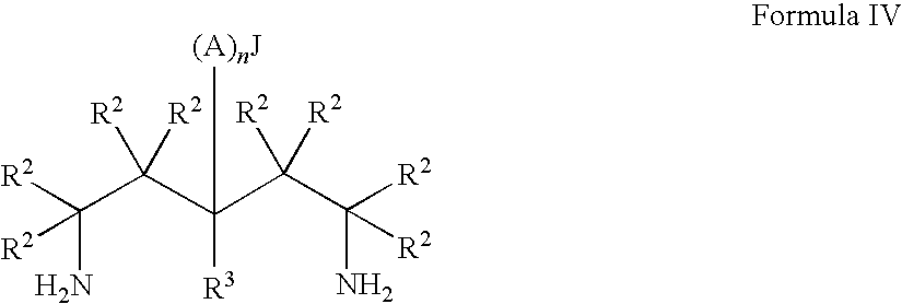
C(N)(C(C(C(C(N)([R2])[R2])([R2])[R2])([(A)nJ])[R3])([R2])[R2])([R2])[R2]
